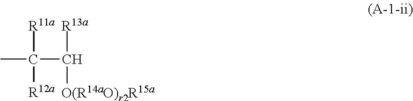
[R11a]C(C([O(R14aO)r2R15a])[R13a])([R12a])C
